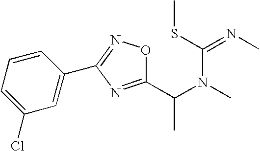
C1(C(N(C)C(SC)=NC)C)=NC(C2=CC(Cl)=CC=C2)=NO1
